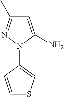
C1(N2C(N)=CC(C)=N2)=CSC=C1
